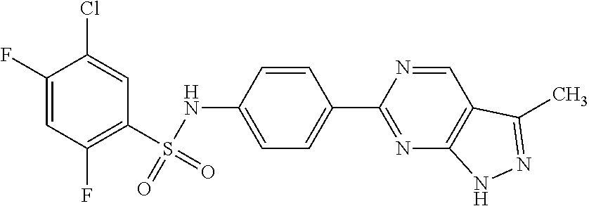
C1(S(NC2=CC=C(C3=NC4=C(C=N3)C(C)=NN4)C=C2)(=O)=O)=C(F)C=C(F)C(Cl)=C1
